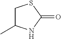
C1C(C)NC(=O)S1
